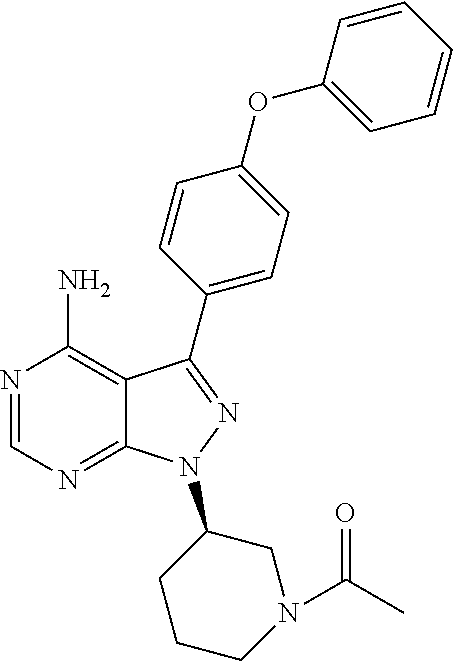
N1=CN=C2C(=C1N)C(C1=CC=C(OC3=CC=CC=C3)C=C1)=NN2C1CN(C(=O)C)CCC1
